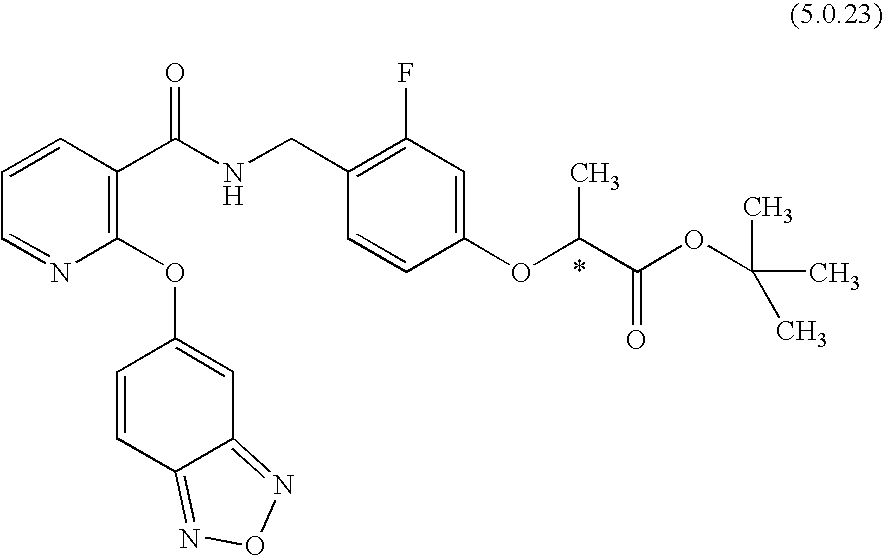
C1=NC(OC2=CC3=NON=C3C=C2)=C(C(NCC2=C(F)C=C(OC(C(OC(C)(C)C)=O)C)C=C2)=O)C=C1
